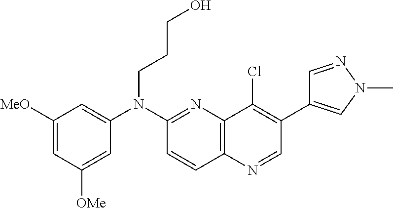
C1=C([OMe])C=C([MeO])C=C1N(C1=NC2=C(C=C1)N=CC(C1=CN(C)N=C1)=C2Cl)CCCO
